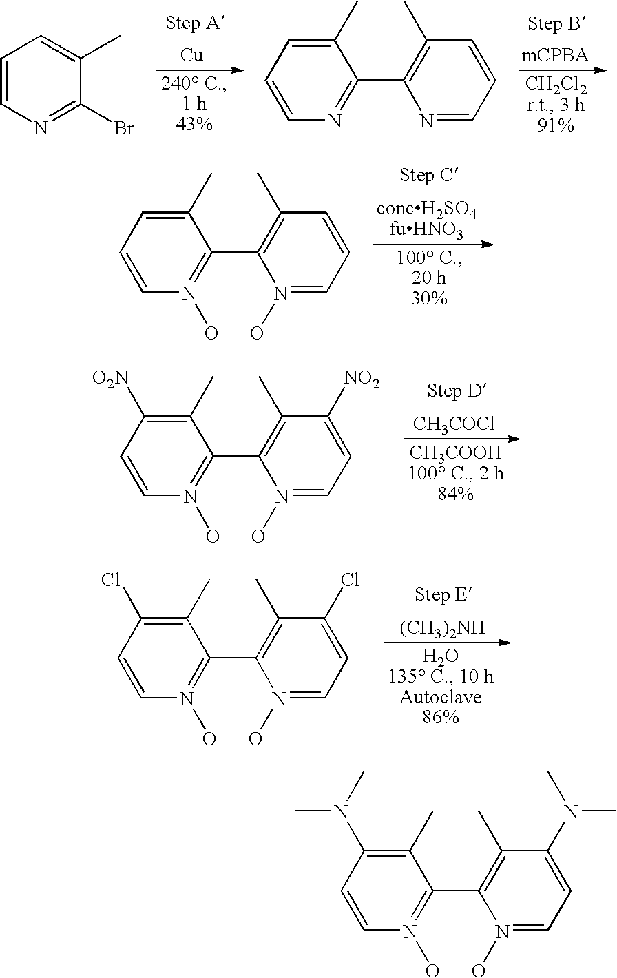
C1=CN=C(Br)C(C)=C1.[Cu].C1(C)=CC=CN=C1C1=C(C)C=CC=N1.C1(C)=CC=CN(O)=C1C1=C(C)C=CC=N1O.C1(C)=C([O2N])C=CN(O)=C1C1=C(C)C([NO2])=CC=N1O.[CH3COCl].C1(C)=C(Cl)C=CN(O)=C1C1=C(C)C(Cl)=CC=N1O.[(CH3)2NH].C1(C)=C(N(C)C)C=CN(O)=C1C1=C(C)C(N(C)C)=CC=N1O
